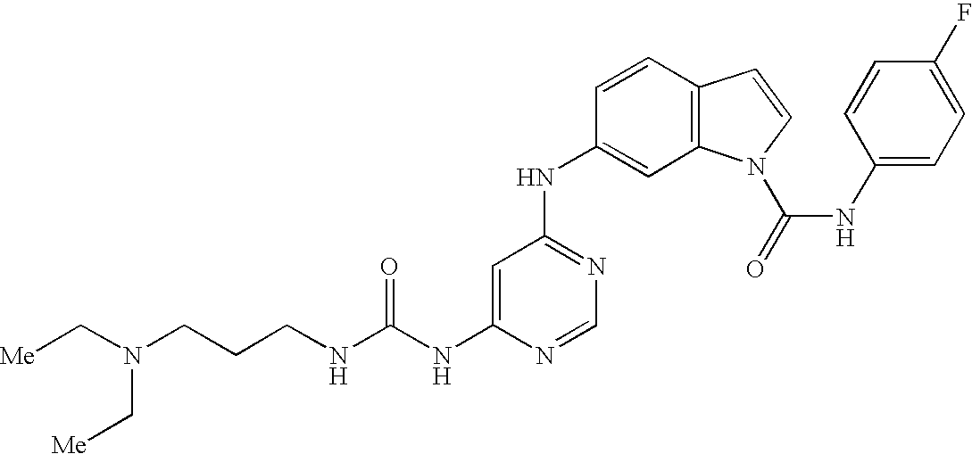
C(NC1=CC(NC2=CC3=C(C=C2)C=CN3C(=O)NC2=CC=C(F)C=C2)=NC=N1)(NCCCN(C[Me])C[Me])=O
